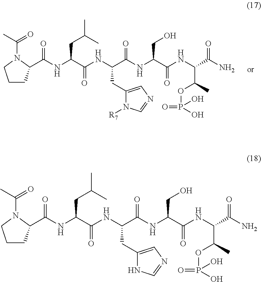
C1CC(C(NC(C(=O)NC(C(NC(C(NC(C(N)=O)C(C)OP(=O)(O)O)=O)CO)=O)CC2=CN=CN2[R7])CC(C)C)=O)N(C(C)=O)C1.C1CC(C(NC(C(=O)NC(C(NC(C(NC(C(N)=O)C(C)OP(=O)(O)O)=O)CO)=O)CC2=CN=CN2)CC(C)C)=O)N(C(C)=O)C1
